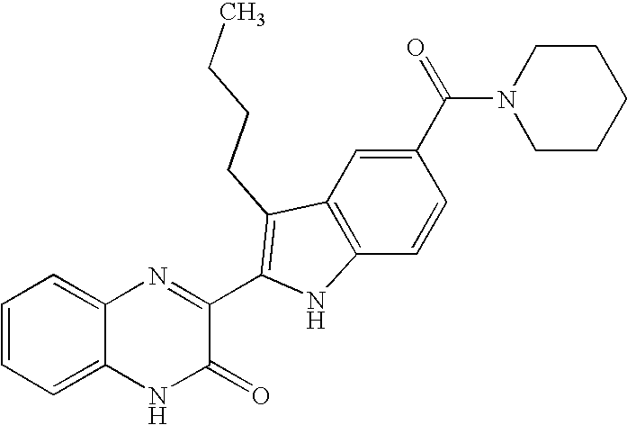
C1=C2C(=CC=C1)N=C(C1=C(CCCC)C3=C(C=CC(C(=O)N4CCCCC4)=C3)N1)C(=O)N2
